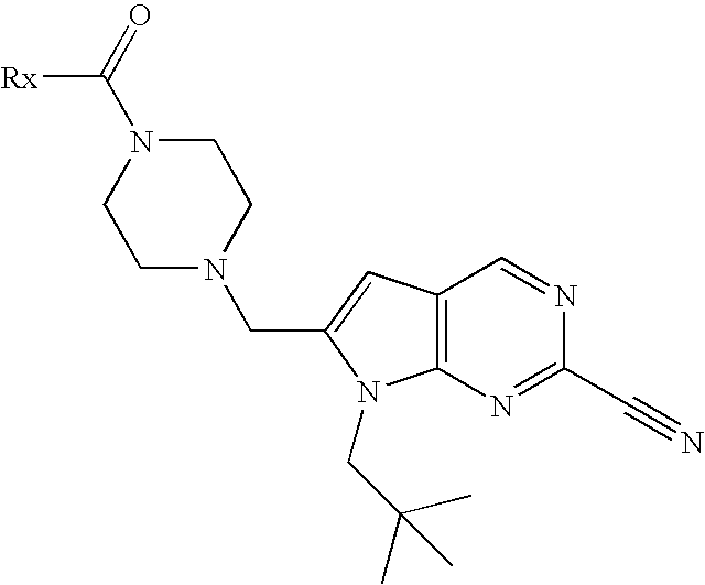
C1N(CC2=CC3=C(N2CC(C)(C)C)N=C(C#N)N=C3)CCN(C(=O)[Rx])C1
